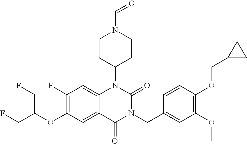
C1(F)=C(OC(CF)CF)C=C2C(=C1)N(C1CCN(C=O)CC1)C(=O)N(CC1=CC(OC)=C(OCC3CC3)C=C1)C2=O
